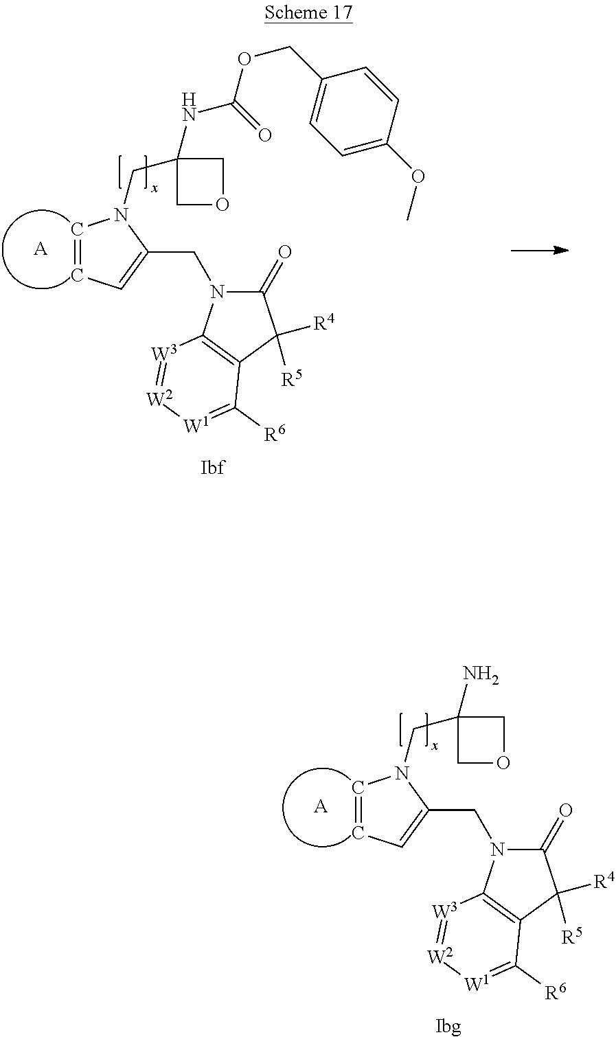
[Ibg].[A].C1=CC=C(CN2C(=O)C([R4])([R5])C3=C2[W3]=[W2][W1]=C3[R6])N1CC1(N)COC1.[Ibf].[A].C1=CC=C(CN2C(=O)C([R4])([R5])C3=C2[W3]=[W2][W1]=C3[R6])N1CC1(NC(OCC2=CC=C(OC)C=C2)=O)COC1
